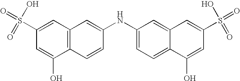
C1(S(=O)(O)=O)=CC2=C(C(O)=C1)C=CC(NC1=CC=C3C(=C1)C=C(S(O)(=O)=O)C=C3O)=C2
